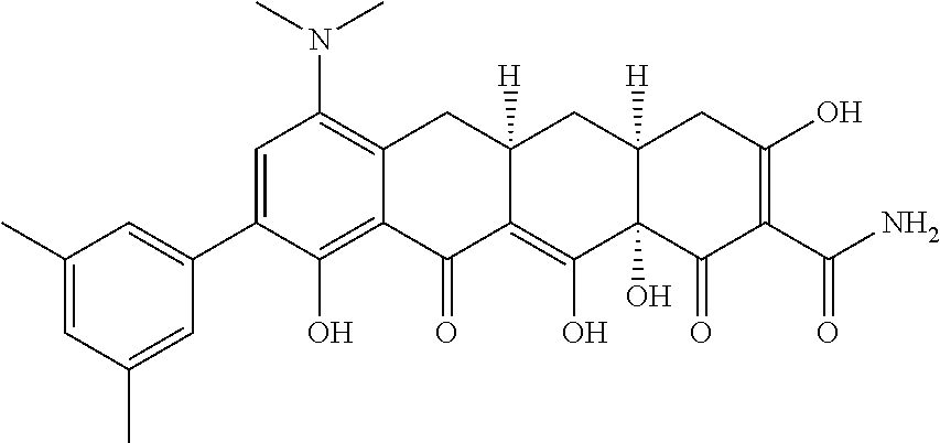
C1=C(C2=CC(C)=CC(C)=C2)C(O)=C2C(=C1N(C)C)CC1([H])C(=C(O)C3(O)C([H])(C1)CC(O)=C(C(N)=O)C3=O)C2=O
